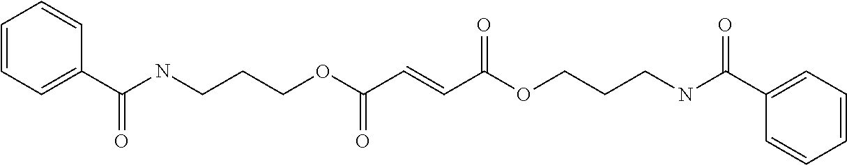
C1(C(NCCCOC(C=CC(OCCCNC(C2=CC=CC=C2)=O)=O)=O)=O)=CC=CC=C1
